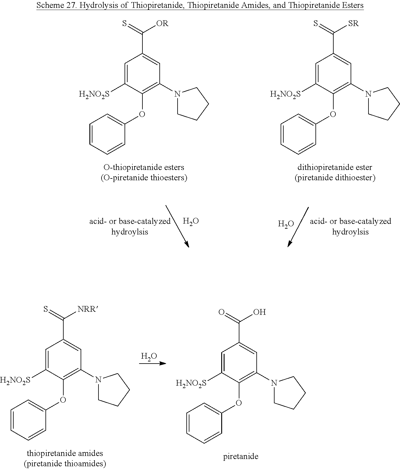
C1=CC=CC(OC2=C(N3CCCC3)C=C(C(=S)[OR])C=C2[H2NO2S])=C1.C1=CC=CC(OC2=C(N3CCCC3)C=C(C(=S)[SR])C=C2[H2NO2S])=C1.O.O.C1=CC=CC(OC2=C(N3CCCC3)C=C(C(=O)O)C=C2[H2NO2S])=C1.C1=CC=CC(OC2=C(N3CCCC3)C=C(C(=S)[NRR])C=C2[H2NO2S])=C1.O
